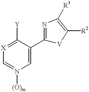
C1([Y])=[X]C=N([(O)m])C=C1C1=NC([R3])=C([R2])[V]1
